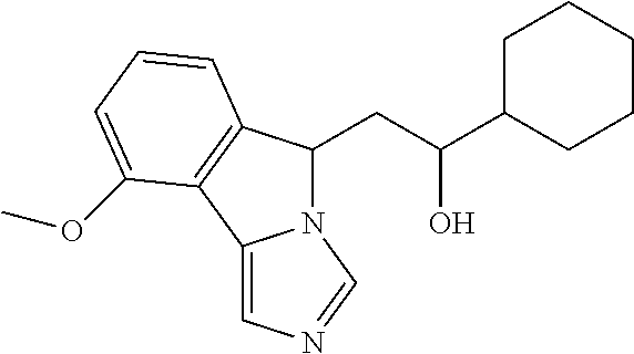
C(C(C1CCCCC1)O)C1N2C(=CN=C2)C2=C1C=CC=C2OC
